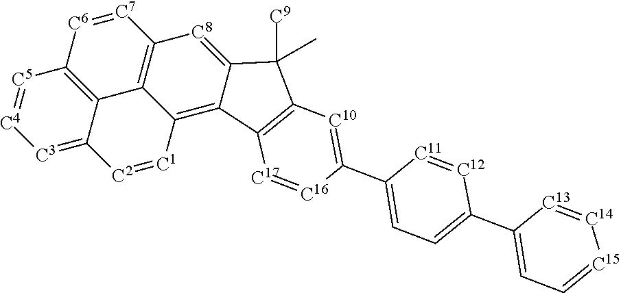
C12=C3C(=[C3][C4]=[C5]1)[C2]=[C1]C1=C4C(=[C8]C(=C31)[C7]=[C6]2)C([C9])(C)C1=C4[C17]=[C16]C(C2=CC=C(C3=CC=[C15][C14]=[C13]3)[C12]=[C11]2)=[C10]1
